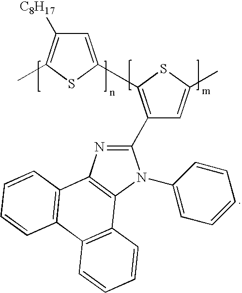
C1(C2=C(C3=CC([C8H17])=C(C)S3)SC(C)=C2)=NC2=C(N1C1=CC=CC=C1)C1=C(C3=C2C=CC=C3)C=CC=C1
